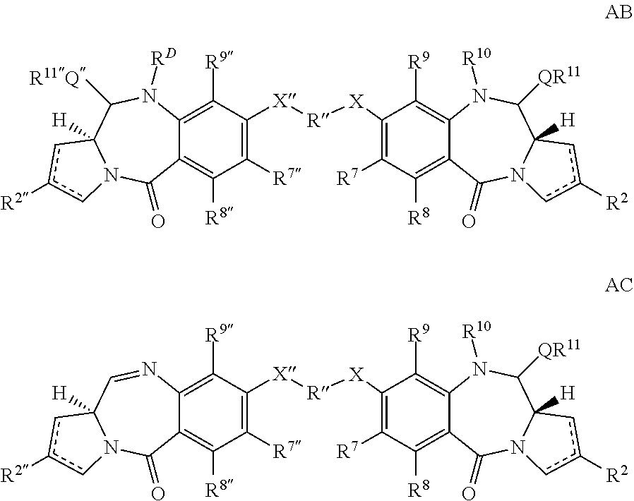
C12=C([R9])C([X][R][X]C3=C([R7])C([R8])=C4C(=C3[R9])N([R10])C([QR11])C3([H])N(C4=O)cc([R2])c3)=C([R7])C([R8])=C1C(=O)N1C([H])(C([R11Q])N2[RD])cc([R2])c1.C12=C([R9])C([X][R][X]C3=C([R7])C([R8])=C4C(=C3[R9])N([R10])C([QR11])C3([H])N(C4=O)cc([R2])c3)=C([R7])C([R8])=C1C(=O)N1C([H])(C=N2)cc([R2])c1
